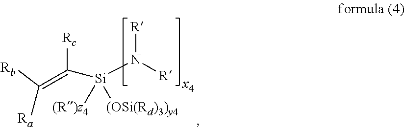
C(=C([Rc])[Si]([(R)z4])([(OSi(Rd)3)y4])N([R])[R])([Ra])[Rb]
